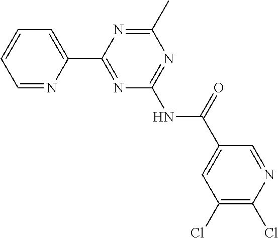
C1=NC(C2=NC(NC(C3=CC(Cl)=C(Cl)N=C3)=O)=NC(C)=N2)=CC=C1
